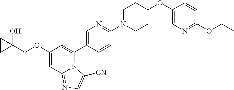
C1(OCC2(O)CC2)=CC2=NC=C([CN])N2C(C2=CN=C(N3CCC(OC4=CN=C(OCC)C=C4)CC3)C=C2)=C1
